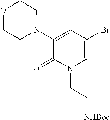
C1(N2CCOCC2)=CC(Br)=CN(CC[NHBoc])C1=O
